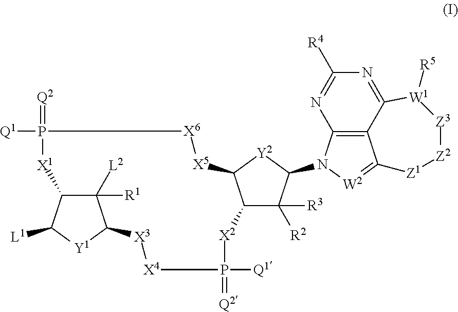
C1([R3])([R2])C2C([Y2]C1N1[W2]=C3C4=C1N=C([R4])N=C4[W1]([R5])[Z3][Z2][Z1]3)[X5][X6]P([Q1])(=[Q2])[X1]C1C([R1])([L2])C([X3][X4]P([Q1])(=[Q2])[X2]2)[Y1]C1[L1]
